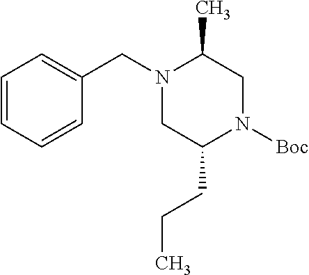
C1(C)CN([Boc])C(CCC)CN1CC1=CC=CC=C1
